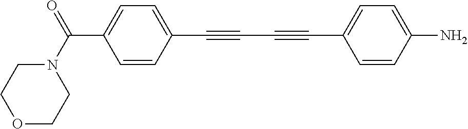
C1N(C(=O)C2=CC=C(C#CC#CC3=CC=C(N)C=C3)C=C2)CCOC1
